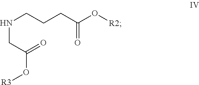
N(CCCC(O[R2])=O)CC(O[R3])=O
